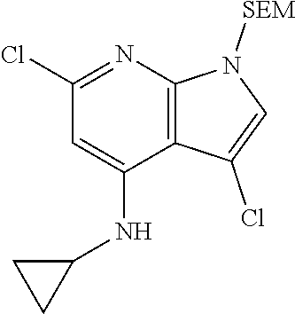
C1(Cl)=NC2=C(C(NC3CC3)=C1)C(Cl)=CN2[SEM]
